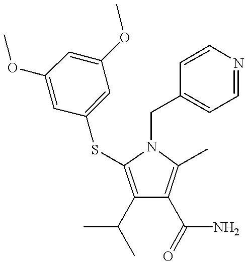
C1(C(C)C)=C(SC2=CC(OC)=CC(OC)=C2)N(CC2=CC=NC=C2)C(C)=C1C(N)=O
